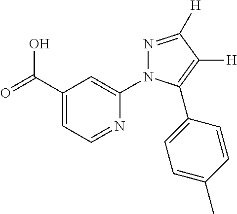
C1(C(=O)O)=CC=NC(N2N=C([H])C([H])=C2C2=CC=C(C)C=C2)=C1
